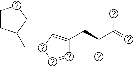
C(C1C=CC(CC(C(=C)C)C)=C1)C1CCCC1
